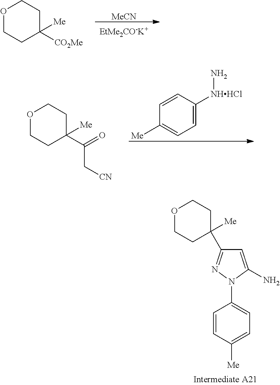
O1CCC([CO2Me])([Me])CC1.[MeCN].O1CCC(C(=O)C[CN])([Me])CC1.C1=CC([Me])=CC=C1[NHHCl]N.O1CCC([Me])(C2=NN(C3=CC=C([Me])C=C3)C(N)=C2)CC1
